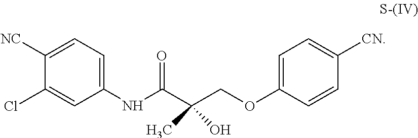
ClC1=CC(NC(C(COC2=CC=C([CN])C=C2)(C)O)=O)=CC=C1[NC]
